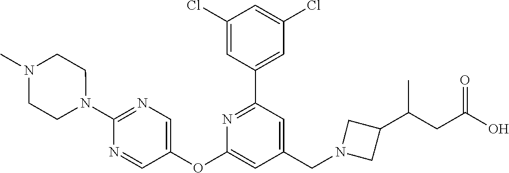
C1(Cl)=CC(C2=NC(OC3=CN=C(N4CCN(C)CC4)N=C3)=CC(CN3CC(C(CC(=O)O)C)C3)=C2)=CC(Cl)=C1
